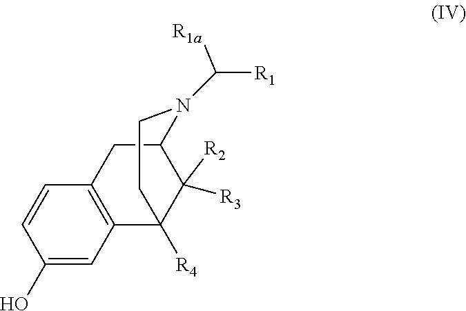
C1(O)=CC2=C(C=C1)CC1C([R3])([R2])C2([R4])CCN1C([R1])[R1a]
